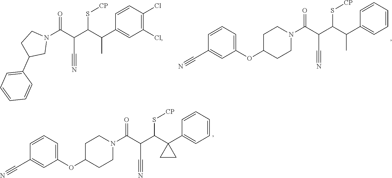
C1=CC=C(OC2CCN(C(C(C#N)C(C3(C4=CC=CC=C4)CC3)S[CP])=O)CC2)C=C1C#N.C1=CC=C(OC2CCN(C(C(C#N)C(C(C3=CC=CC=C3)C)S[CP])=O)CC2)C=C1C#N.C1=C(C2CCN(C(C(C#N)C(C(C3=CC(Cl)=C(Cl)C=C3)C)S[CP])=O)C2)C=CC=C1
